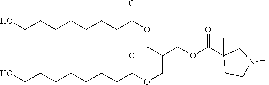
OCCCCCCCC(=O)OCC(COC(CCCCCCCO)=O)COC(C1(C)CCN(C)C1)=O
